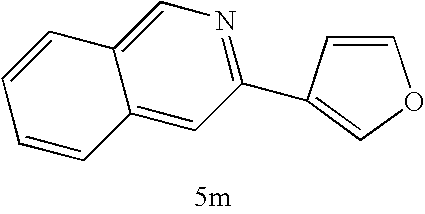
C1=CC2=CC(C3=COC=C3)=NC=C2C=C1
